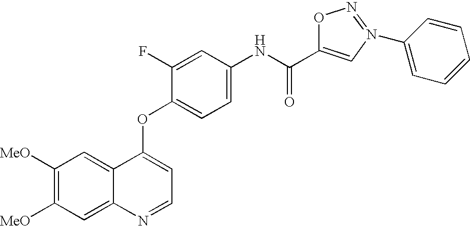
C12=CC([MeO])=C([MeO])C=C1N=CC=C2OC1=CC=C(NC(=O)C2=CN(C3=CC=CC=C3)=NO2)C=C1F
